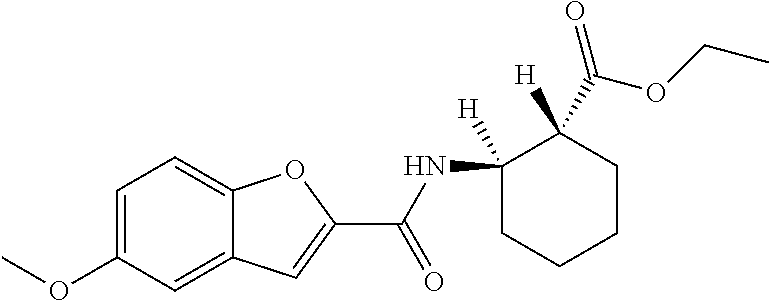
C(NC1([H])CCCCC1([H])C(OCC)=O)(=O)C1=CC2=CC(OC)=CC=C2O1
